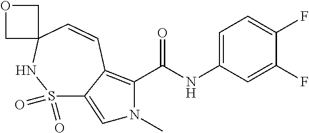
C1=C(NC(C2=C3C(=CN2C)S(=O)(=O)NC2(C=C3)COC2)=O)C=C(F)C(F)=C1
